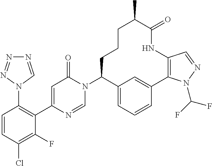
C1=CC(Cl)=C(F)C(C2=CC(=O)N(C3C4=CC=CC(=C4)C4=C(NC(=O)C(C)CCC3)C=NN4C(F)F)C=N2)=C1N1C=NN=N1
